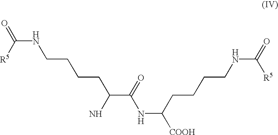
C(NCCCCC(C(=O)NC([COOH])CCCCNC(=O)[R5])N)([R5])=O
